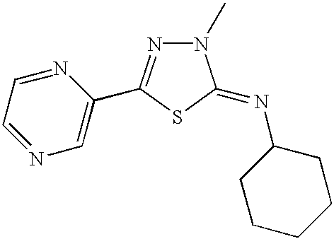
N1=CC=NC(C2=NN(C)C(=NC3CCCCC3)S2)=C1
